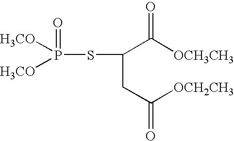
S(C(C([OCH3CH3])=O)CC([OCH2CH3])=O)P([H3CO])([H3CO])=O
